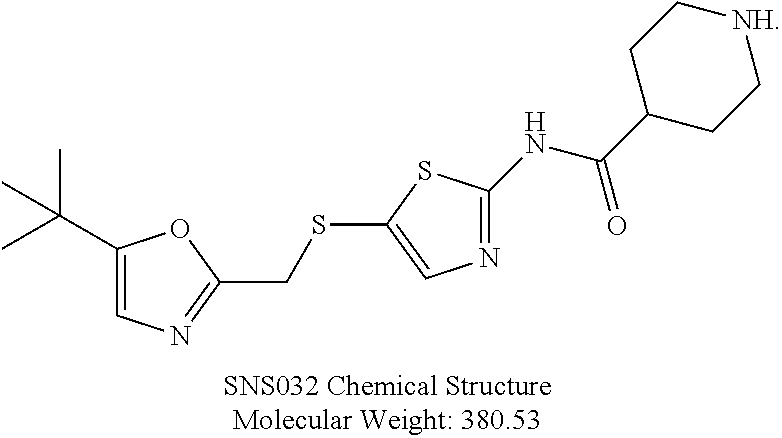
C1(C(C)(C)C)=CN=C(CSC2=CN=C(NC(C3CC[NH]CC3)=O)S2)O1
